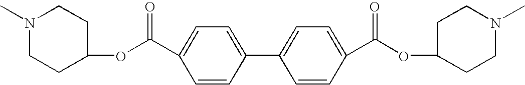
C1(OC(C2=CC=C(C3=CC=C(C(OC4CCN(C)CC4)=O)C=C3)C=C2)=O)CCN(C)CC1
